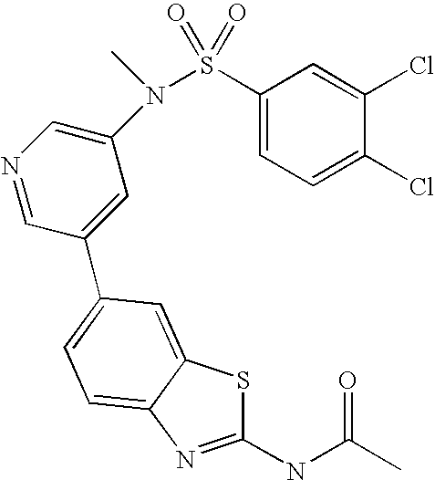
C1(NC(C)=O)=NC2=CC=C(C3=CC(N(S(C4=CC=C(Cl)C(Cl)=C4)(=O)=O)C)=CN=C3)C=C2S1
